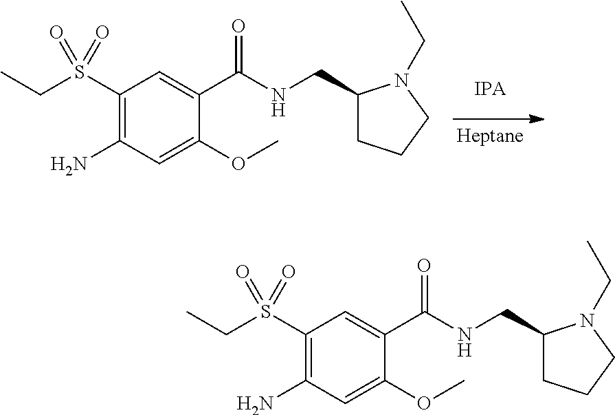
C1(S(CC)(=O)=O)=C(N)C=C(OC)C(C(NCC2CCCN2CC)=O)=C1.C1(S(CC)(=O)=O)=C(N)C=C(OC)C(C(NCC2CCCN2CC)=O)=C1
